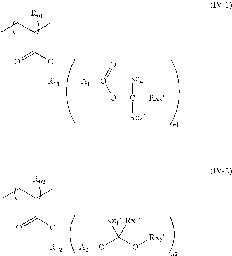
CCC(C)([R01])C(O[R11][A1]O(OC([Rx5])([Rx4])[Rx5])=O)=O.CCC(C)([R02])C(O[R12][A2]OC(O[Rx2])([Rx1])[Rx1])=O
